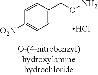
C1=C(CON)C=CC([O2N])=C1.Cl
